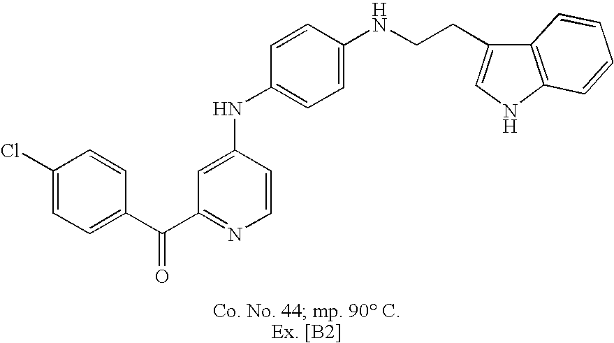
C1=C(NC2=CC=C(NCCC3=CNC4=C3C=CC=C4)C=C2)C=CN=C1C(C1=CC=C(Cl)C=C1)=O
